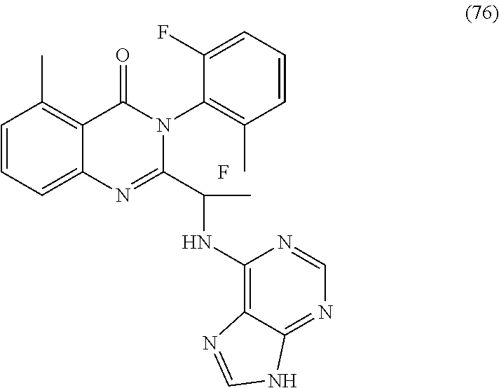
C1=CC=C2C(=C1C)C(=O)N(C1=C(C)C=CC=C1F)C(C(NC1=C3C(=NC=N1)NC=N3)C)=N2.F
